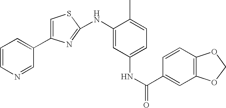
C1=CN=CC(C2=CSC(NC3=CC(NC(C4=CC5=C(C=C4)OCO5)=O)=CC=C3C)=N2)=C1
